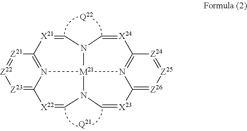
[Z21]1=[Z22][Z23]=C2N3=C1[X21]=CN1C=[X24]C4=N5C(=[Z26][Z25]=[Z24]4)[X23]=CN([M21]315)C=[X22]2.[Q22].[Q21]
